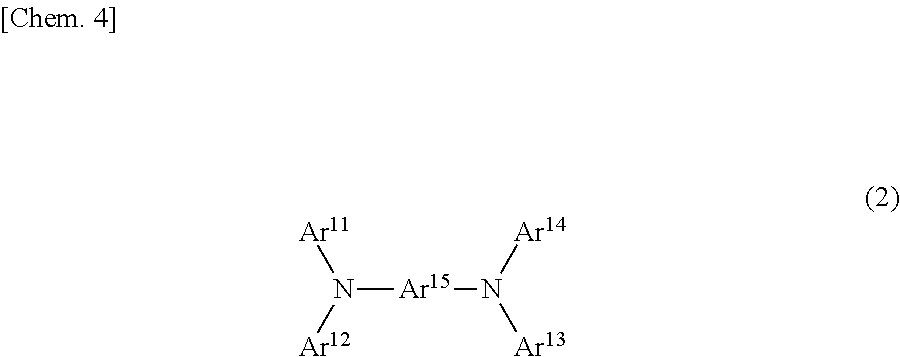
N([Ar15]N([Ar14])[Ar13])([Ar11])[Ar12]
